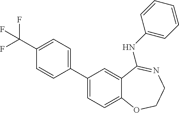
C1(C(F)(F)F)=CC=C(C2=CC=C3C(=C2)C(NC2=CC=CC=C2)=NCCO3)C=C1
